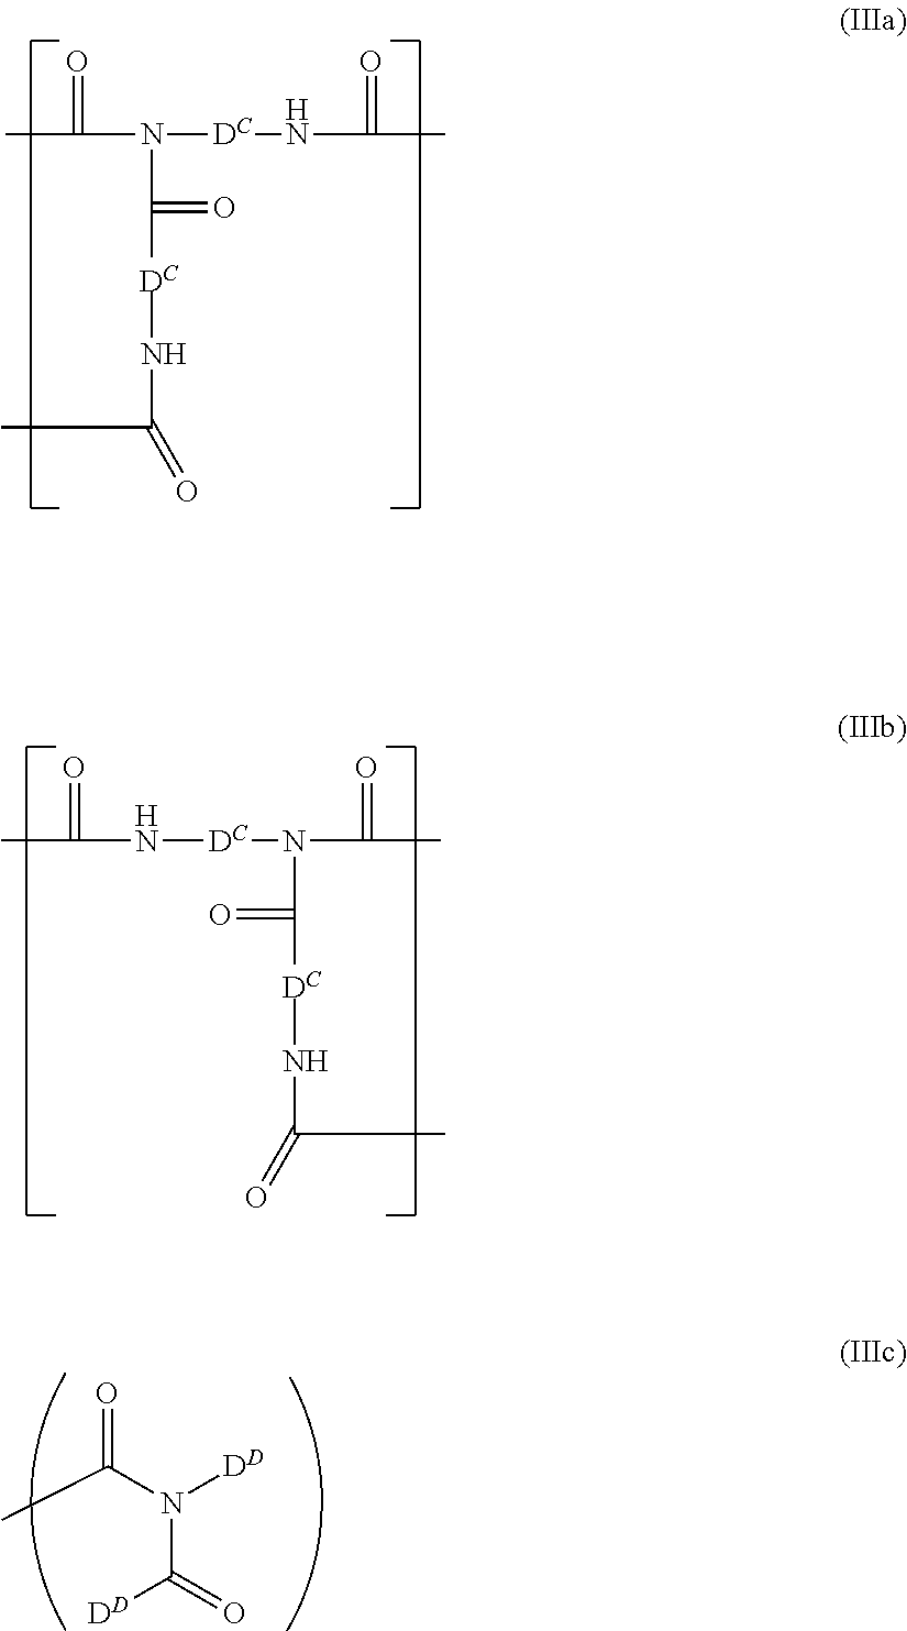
CC(N([DC]NC(C)=O)C([DC]NC(C)=O)=O)=O.CC(N[DC]N(C(C)=O)C([DC]NC(C)=O)=O)=O.CC(N([DD])C(=O)[DD])=O
